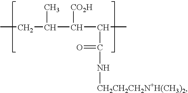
CCC(C(C(C)C(=O)N[CH2CH2CH2N+H(CH3)2])[CO2H])C
